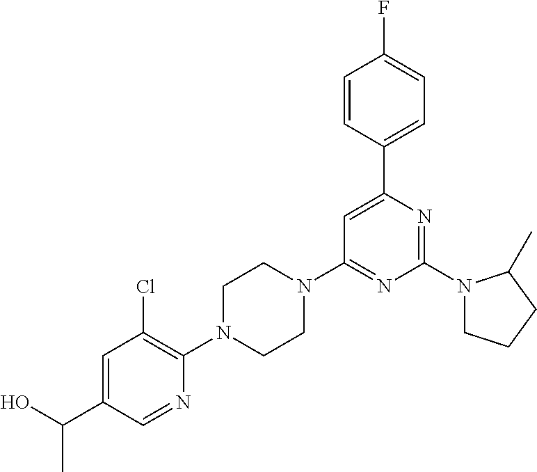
N1(C2=NC(C3=CC=C(F)C=C3)=CC(N3CCN(C4=C(Cl)C=C(C(O)C)C=N4)CC3)=N2)CCCC1C
